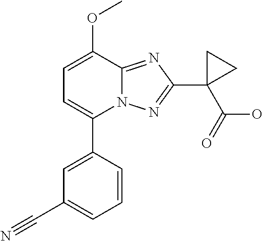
C1=C(OC)C2=NC(C3(C(=O)O)CC3)=NN2C(C2=CC(C#N)=CC=C2)=C1
